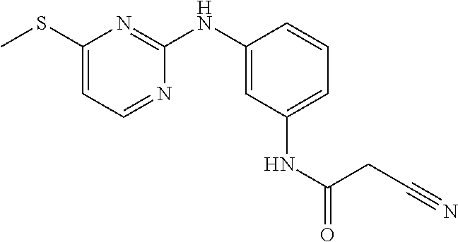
CSC1=CC=NC(NC2=CC(NC(=O)CC#N)=CC=C2)=N1
